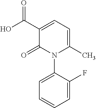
C1(N2C(=O)C(C(O)=O)=CC=C2C)=CC=CC=C1F
